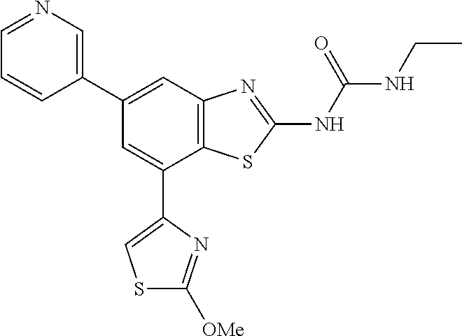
C1(C2=CN=CC=C2)=CC2=C(C(C3=CSC([OMe])=N3)=C1)SC(NC(NCC)=O)=N2
